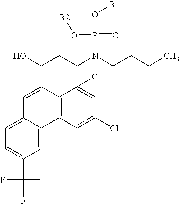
C1=C2C(=CC(C(F)(F)F)=C1)C1=C(C(C(O)CCN(CCCC)P(O[R1])(O[R2])=O)=C2)C(Cl)=CC(Cl)=C1
